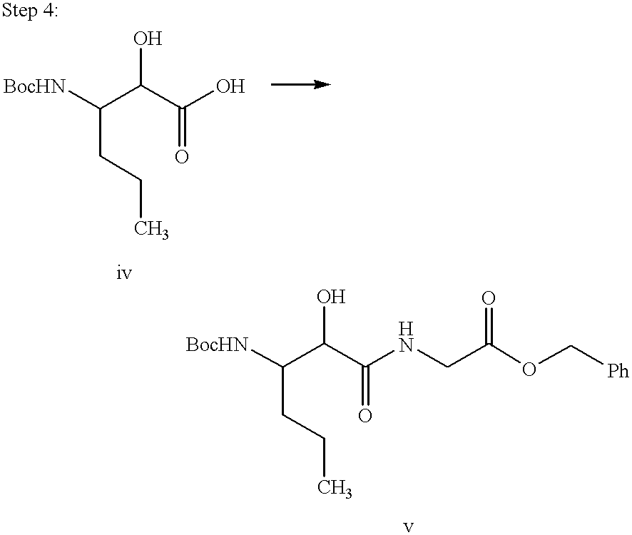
[BocHN]C(C(C(O)=O)O)CCC.[BocHN]C(C(C(NCC(OC[Ph])=O)=O)O)CCC
